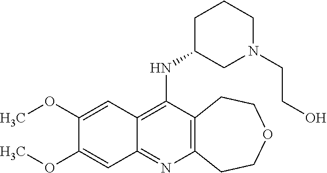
C12=C(N=C3C(=C1NC1CN(CCO)CCC1)C=C(OC)C(OC)=C3)CCOCC2
